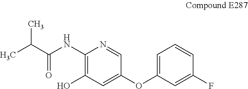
N(C1=C(O)C=C(OC2=CC=CC(F)=C2)C=N1)C(C(C)C)=O
